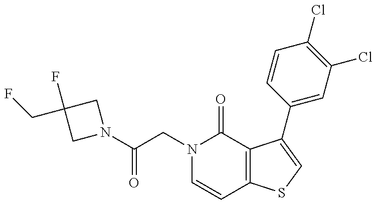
C(CN1C=CC2=C(C1=O)C(C1=CC(Cl)=C(Cl)C=C1)=CS2)(=O)N1CC(F)(CF)C1
